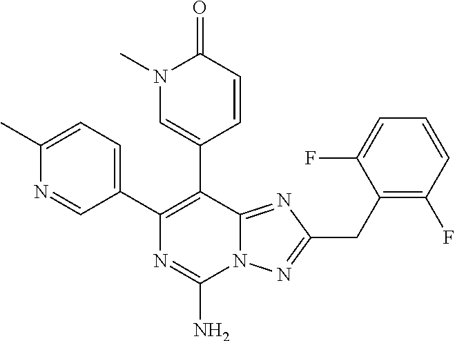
N12C(=NC(CC3=C(F)C=CC=C3F)=N1)C(C1=CN(C)C(=O)C=C1)=C(C1=CC=C(C)N=C1)N=C2N
